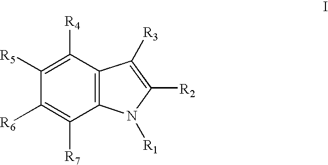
C1([R5])=C([R4])C2=C(C([R7])=C1[R6])N([R1])C([R2])=C2[R3]
